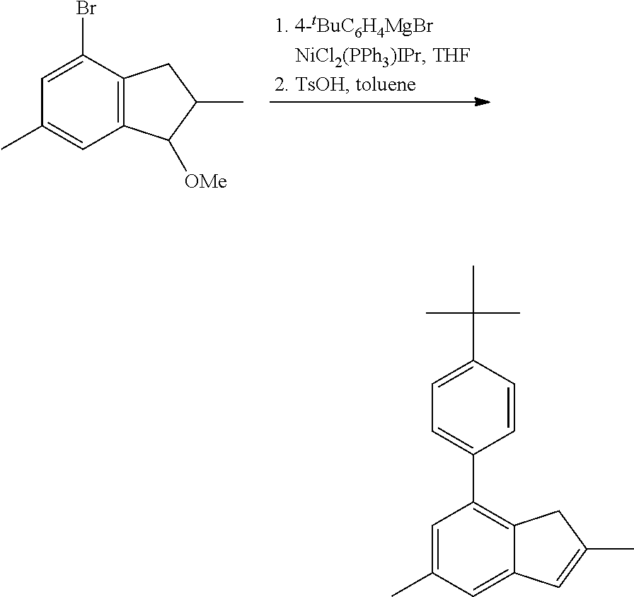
C12=C(C(Br)=CC(C)=C1)CC(C)C2[OMe].C12=CC(C)=CC(C3=CC=C(C(C)(C)C)C=C3)=C1CC(C)=C2
